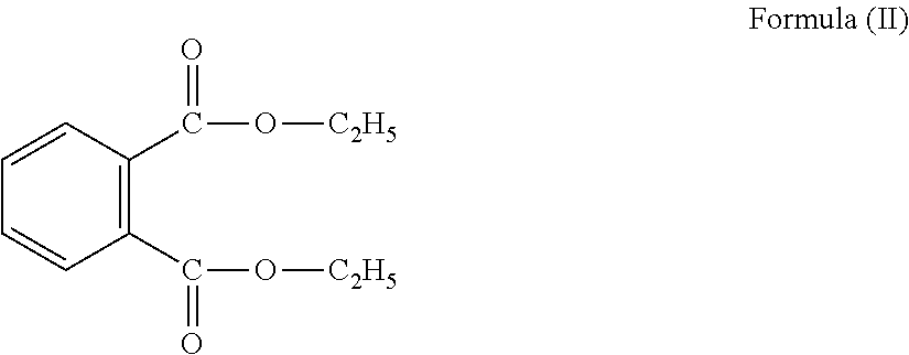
C1=CC(C(=O)O[C2H5])=C(C(=O)O[C2H5])C=C1
